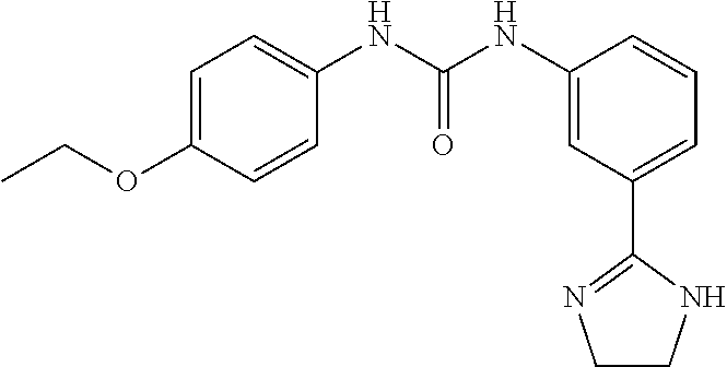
C1=C(OCC)C=CC(NC(NC2=CC(C3=NCCN3)=CC=C2)=O)=C1
